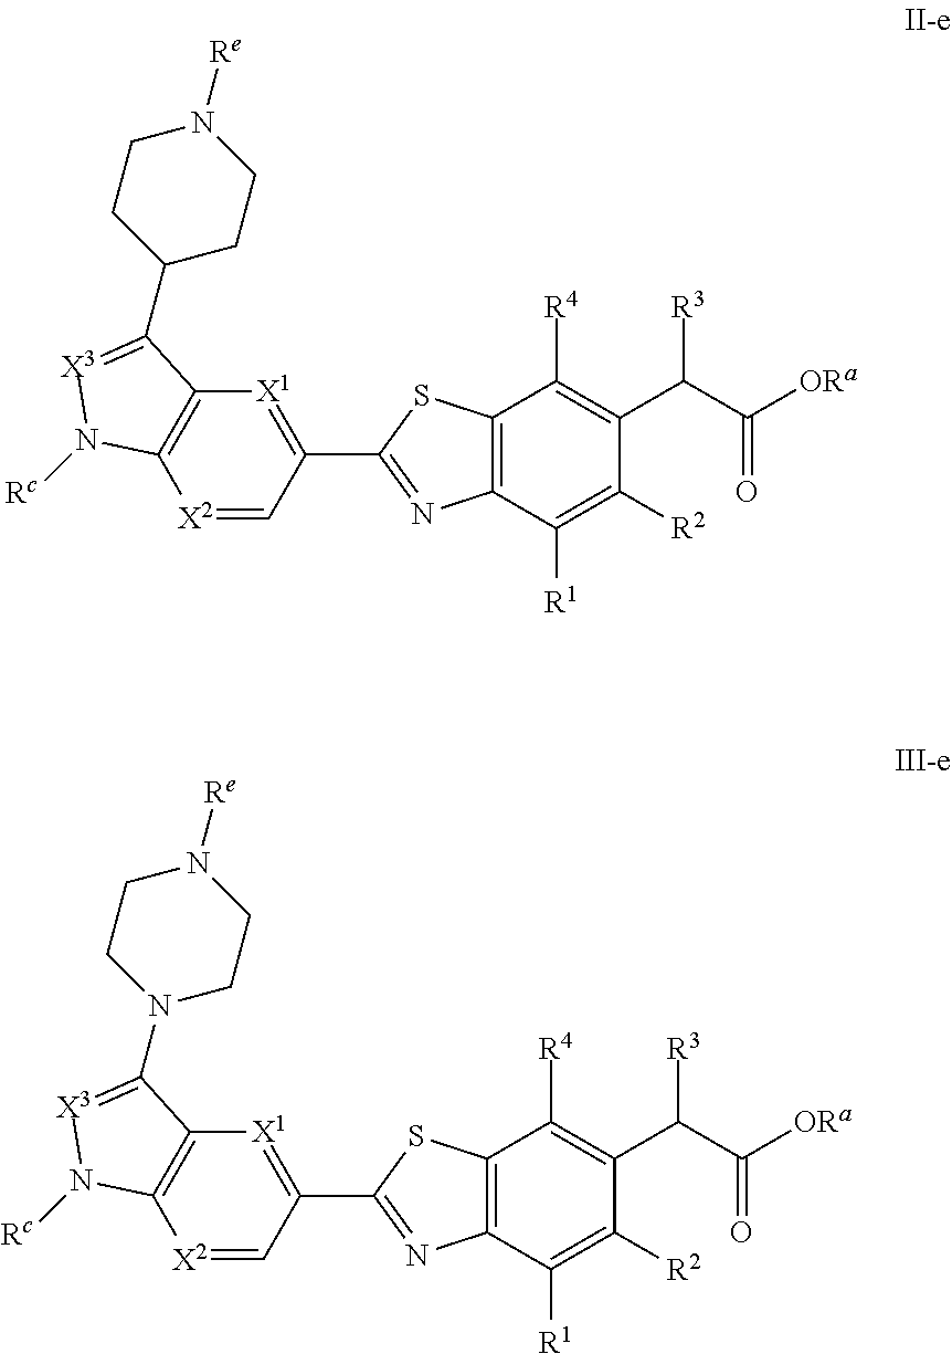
[X2]1=CC(C2=NC3=C(S2)C([R4])=C(C(C([ORa])=O)[R3])C([R2])=C3[R1])=[X1]C2=C1N([Rc])[X3]=C2C1CCN([Re])CC1.[X2]1=CC(C2=NC3=C(S2)C([R4])=C(C(C([ORa])=O)[R3])C([R2])=C3[R1])=[X1]C2=C1N([Rc])[X3]=C2N1CCN([Re])CC1
